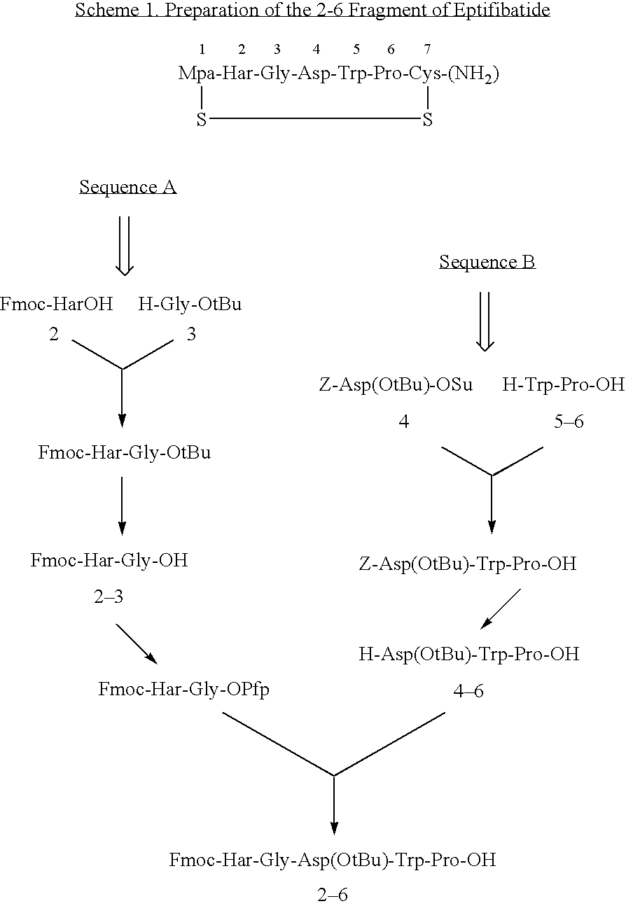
S1S[Mpa-Har-Gly-Asp-Trp-Pro-Cys-(NH2)]1
